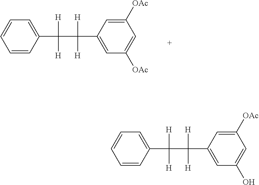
C1=CC=CC(C([H])(C(C2=CC([OAc])=CC([OAc])=C2)([H])[H])[H])=C1.C1=CC=CC(C([H])(C(C2=CC(O)=CC([OAc])=C2)([H])[H])[H])=C1
